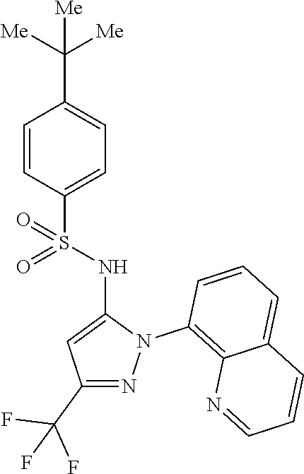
C1=CC(S(NC2=CC(C(F)(F)F)=NN2C2=C3C(=CC=C2)C=CC=N3)(=O)=O)=CC=C1C([Me])([Me])[Me]
